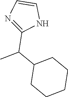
N1=C(C(C2CCCCC2)C)NC=C1
